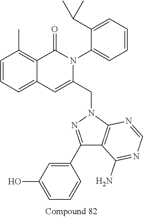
C1=CC=C2C(=C1C)C(=O)N(C1=CC=CC=C1C(C)C)C(CN1N=C(C3=CC(O)=CC=C3)C3=C1N=CN=C3N)=C2
